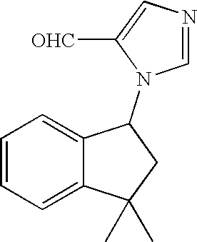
C1=CC=C2C(=C1)C(N1C=NC=C1[OHC])CC2(C)C
